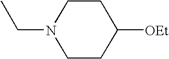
C1CC([OEt])CCN1CC
